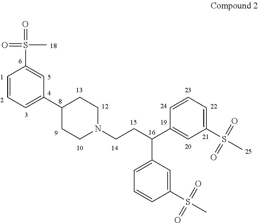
C1=CC=C(C2CCN(CCC(C3=CC(S(C)(=O)=O)=CC=C3)C3=CC=CC(S(C)(=O)=O)=C3)CC2)C=C1S(=O)(=O)C
